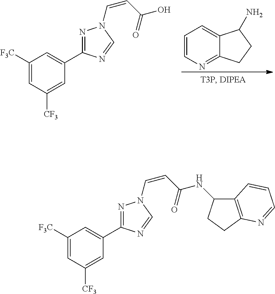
C1([F3C])=CC([CF3])=CC(C2=NN(C=CC(=O)O)C=N2)=C1.C1=CN=C2C(=C1)C(N)CC2.C1([F3C])=CC([CF3])=CC(C2=NN(C=CC(=O)NC3C4=C(CC3)N=CC=C4)C=N2)=C1
